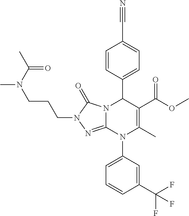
C1=CC(C2N3C(=NN(CCCN(C(=O)C)C)C3=O)N(C3=CC=CC(C(F)(F)F)=C3)C(C)=C2C(OC)=O)=CC=C1C#N
